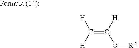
C(=C([H])O[R25])([H])[H]
